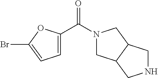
C1=C(C(N2CC3C(C2)CNC3)=O)OC(Br)=C1
